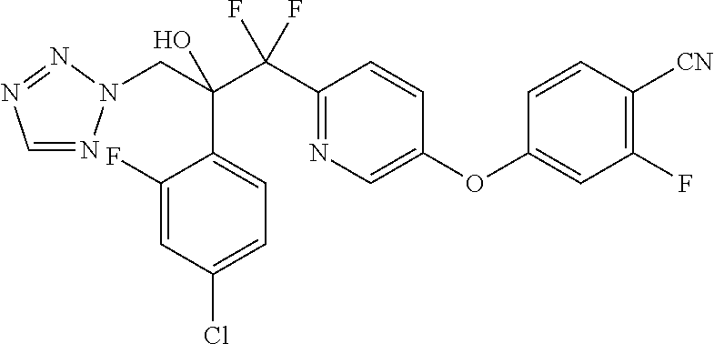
C1=NN(CC(C(C2=NC=C(OC3=CC(F)=C([CN])C=C3)C=C2)(F)F)(O)C2=CC=C(Cl)C=C2F)N=N1
